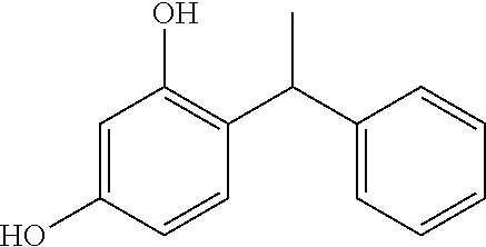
C1=C(O)C=CC(C(C2=CC=CC=C2)C)=C1O
